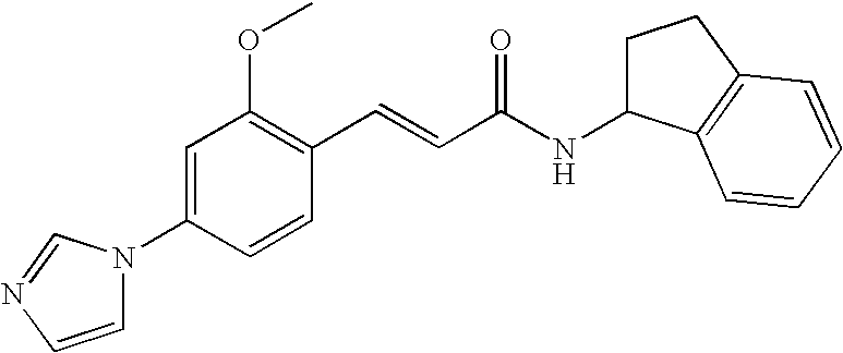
C1=C(N2C=CN=C2)C=CC(C=CC(NC2CCC3=C2C=CC=C3)=O)=C1OC
